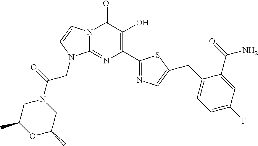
N12C(=NC(C3=NC=C(CC4=CC=C(F)C=C4C(=O)N)S3)=C(O)C1=O)N(CC(=O)N1CC(C)OC(C)C1)C=C2
